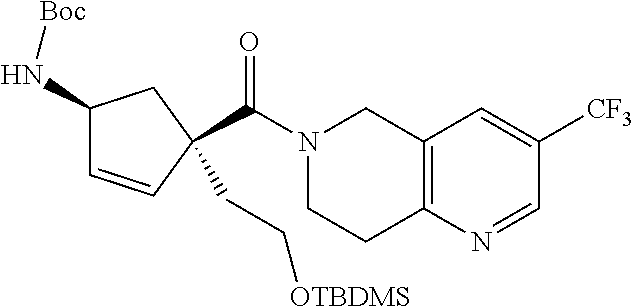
C12=C(N=CC([CF3])=C1)CCN(C(=O)C1(CC[OTBDMS])C=CC(N[Boc])C1)C2
